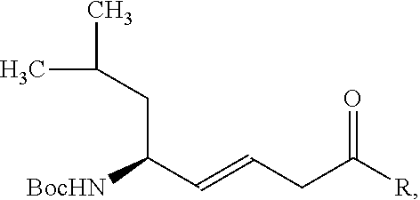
C(C(C=CCC([R])=O)[BocHN])C(C)C
